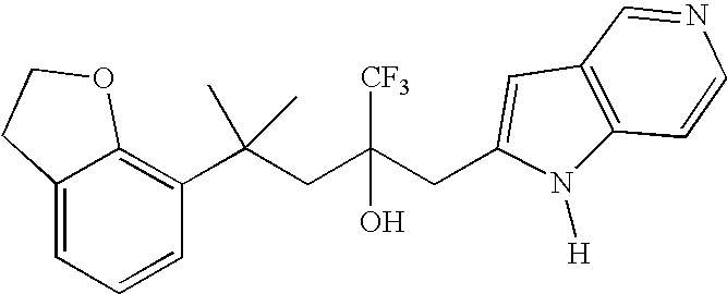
C1=CC(C(CC(CC2=CC3=C(N2[H])C=CN=C3)([CF3])O)(C)C)=C2C(=C1)CCO2
